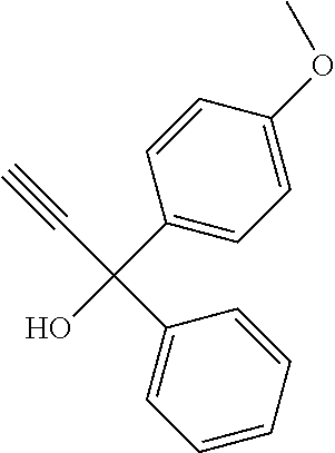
C1(C(O)(C#C)C2=CC=CC=C2)=CC=C(OC)C=C1
